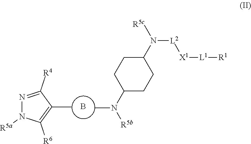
B.CN([R5b])C1CCC(N([L2][X1][L1][R1])[R5c])CC1.CC1=C([R6])N([R5a])N=C1[R4]
